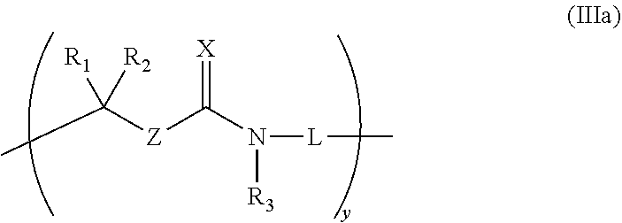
CC([Z]C(N([R3])[L]C)=[X])([R1])[R2]
